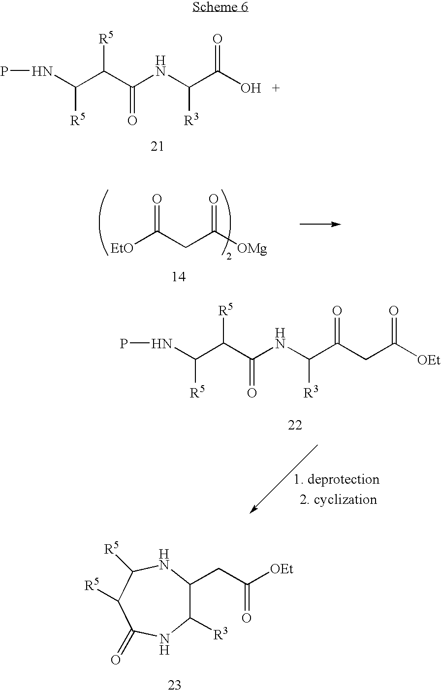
[OH   +]C(C(NC(C(C(NP)[R5])[R5])=O)[R3])=O.[EtO]C(CC([OMg])=O)=O.C(C(C(NC(C(C(NP)[R5])[R5])=O)[R3])=O)C([OEt])=O.C1([R3])C(CC([OEt])=O)NC([R5])C([R5])C(=O)N1
